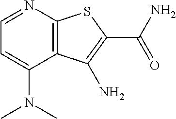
C1=NC2=C(C(N(C)C)=C1)C(N)=C(C(N)=O)S2
